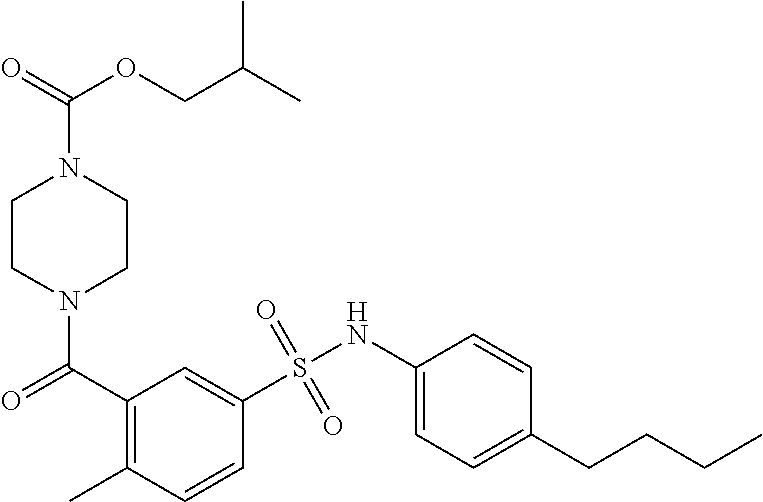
N1(C(C2=C(C)C=CC(S(NC3=CC=C(CCCC)C=C3)(=O)=O)=C2)=O)CCN(C(=O)OCC(C)C)CC1
